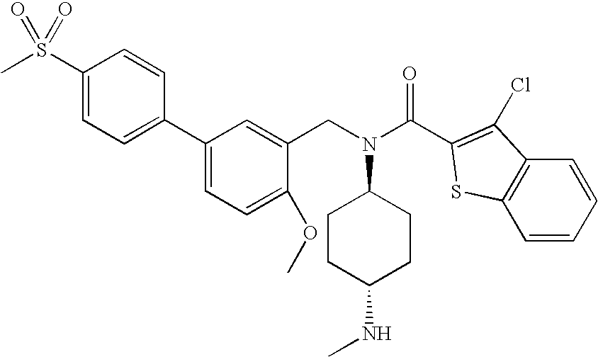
C1CC(NC)CCC1N(CC1=CC(C2=CC=C(S(C)(=O)=O)C=C2)=CC=C1OC)C(=O)C1=C(Cl)C2=C(C=CC=C2)S1
